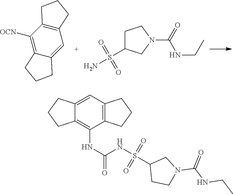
C12=C(C([OCN])=C3C(=C1)CCC3)CCC2.S(N)(=O)(=O)C1CCN(C(NCC)=O)C1.C12=C(C=C3C(=C1NC(=O)NS(C1CCN(C(=O)NCC)C1)(=O)=O)CCC3)CCC2
